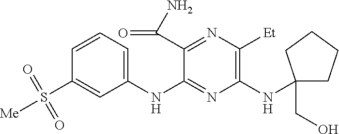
C1(NC2=NC(NC3(CO)CCCC3)=C([Et])N=C2C(N)=O)=CC=CC(S([Me])(=O)=O)=C1
